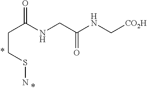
C(CSN)C(=O)NCC(NC[CO2H])=O
